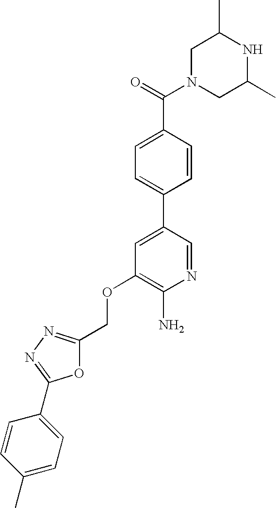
C1N(C(=O)C2=CC=C(C3=CC(OCC4=NN=C(C5=CC=C(C)C=C5)O4)=C(N)N=C3)C=C2)CC(C)NC1C
